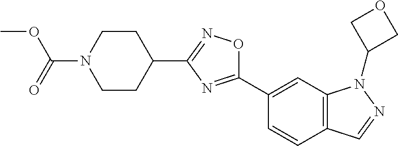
N1(C(=O)OC)CCC(C2=NOC(C3=CC4=C(C=C3)C=NN4C3COC3)=N2)CC1
